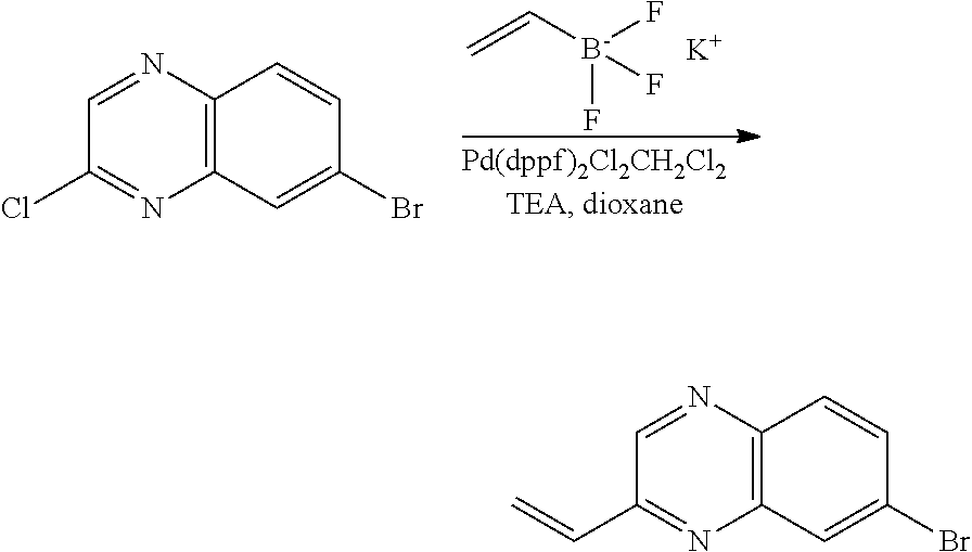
C=C[B-](F)(F)F.[K].C12=C(N=CC(Cl)=N1)C=CC(Br)=C2.C12=C(N=CC(C=C)=N1)C=CC(Br)=C2
